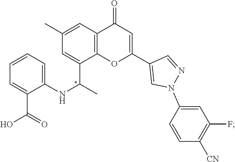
C1=C(C(C)NC2=CC=CC=C2C(=O)O)C2=C(C=C1C)C(=O)C=C(C1=CN(C3=CC(F)=C([CN])C=C3)N=C1)O2
